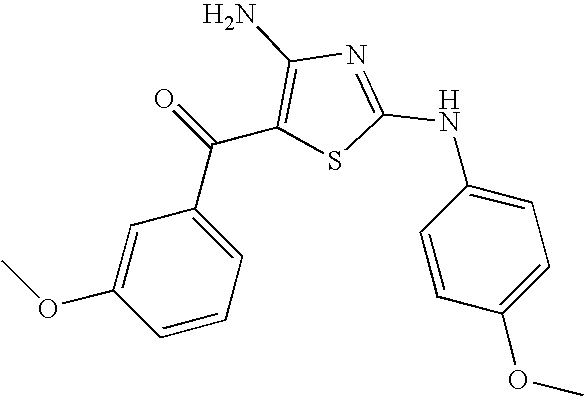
C1=C(OC)C=CC=C1C(C1=C(N)N=C(NC2=CC=C(OC)C=C2)S1)=O
